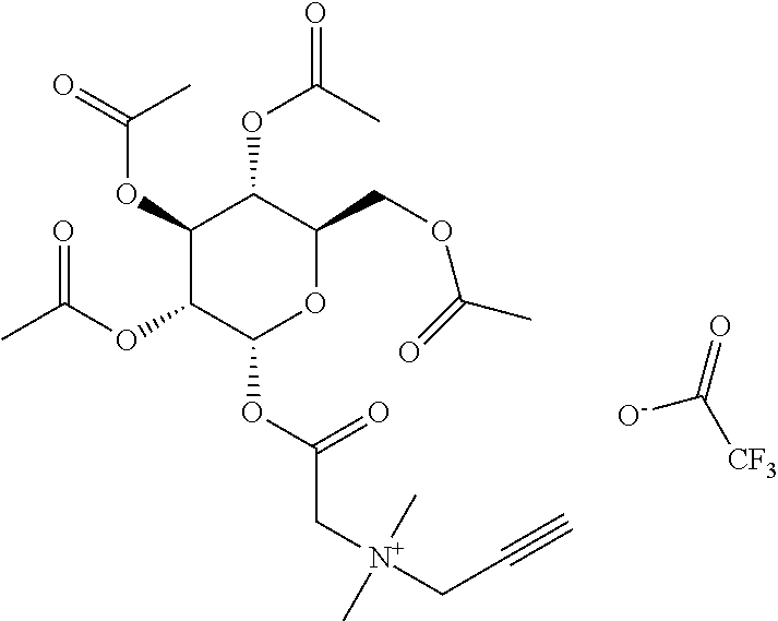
C(C[N+](C)(C)CC(OC1C(OC(=O)C)C(OC(=O)C)C(OC(=O)C)C(COC(C)=O)O1)=O)#C.O=C([O-])[CF3]
